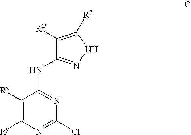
C1([R2])=C([R2])NN=C1NC1=NC(Cl)=NC([Ry])=C1[Rx]
